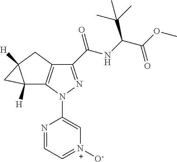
C1(C(NC(C(=O)OC)C(C)(C)C)=O)=NN(C2=C[N+]([O-])=CC=N2)C2=C1CC1([H])C2([H])C1
